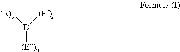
[D]([(E)w])([(E)y])[(E)z]
